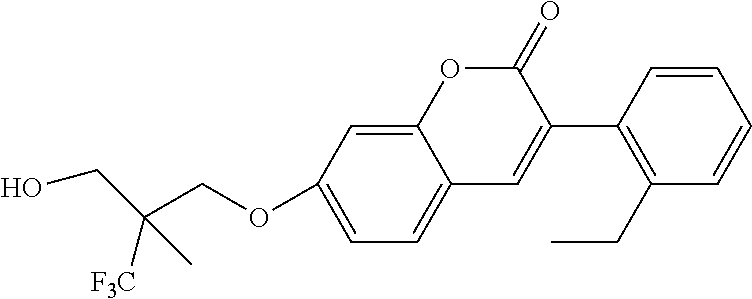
C12=CC(OCC(CO)([F3C])C)=CC=C1C=C(C1=C(CC)C=CC=C1)C(=O)O2
